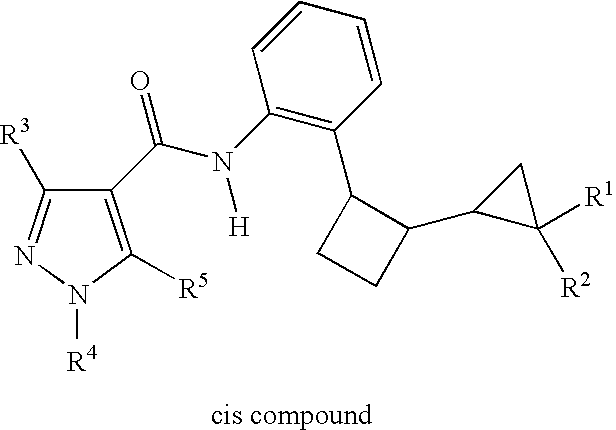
C1([R3])=NN([R4])C([R5])=C1C(N(C1=C(C2CCC2C2C([R2])([R1])C2)C=CC=C1)[H])=O
